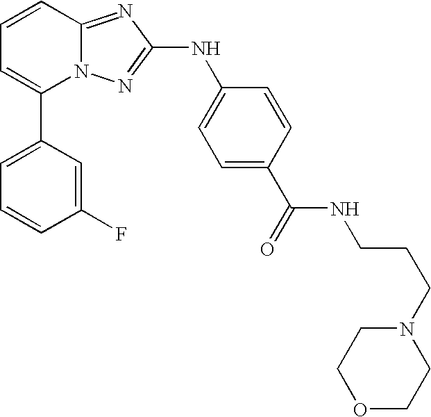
C1(C2=CC=CC3=NC(NC4=CC=C(C(NCCCN5CCOCC5)=O)C=C4)=NN23)=CC=CC(F)=C1
